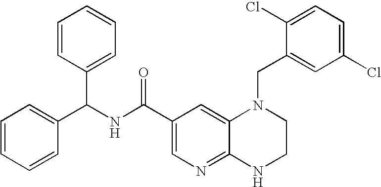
C1(Cl)=CC=C(Cl)C=C1CN1C2=CC(C(=O)NC(C3=CC=CC=C3)C3=CC=CC=C3)=CN=C2NCC1
